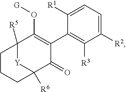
C1([R1])=CC=C([R2])C([R3])=C1C1=C(O[G])C2([R5])[Y]C([R6])(C1=O)CCC2
